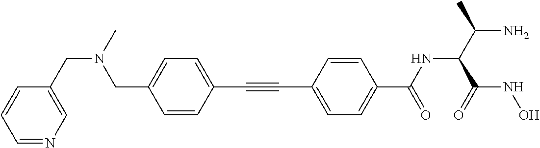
C(C1=CC=C(C(NC(C(N)C)C(NO)=O)=O)C=C1)#CC1=CC=C(CN(CC2=CN=CC=C2)C)C=C1
